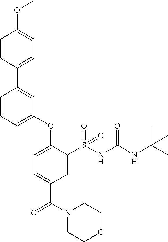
C1=CC(C2=CC(OC3=CC=C(C(=O)N4CCOCC4)C=C3S(NC(NC(C)(C)C)=O)(=O)=O)=CC=C2)=CC=C1OC
